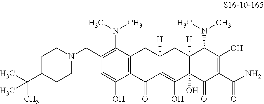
C1(CN2CCC(C(C)(C)C)CC2)=C(N(C)C)C2=C(C(O)=C1)C(=O)C1=C(O)C3(O)C([H])(CC1([H])C2)C(N(C)C)C(O)=C(C(N)=O)C3=O
